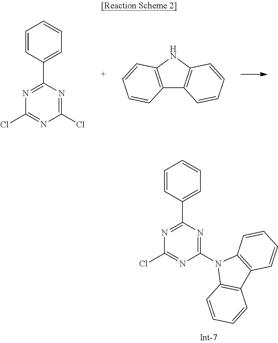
C1=CC(C2=NC(Cl)=NC(Cl)=N2)=CC=C1.C12=C(NC3=C1C=CC=C3)C=CC=C2.C1=CC(C2=NC(Cl)=NC(N3C4=C(C5=C3C=CC=C5)C=CC=C4)=N2)=CC=C1
